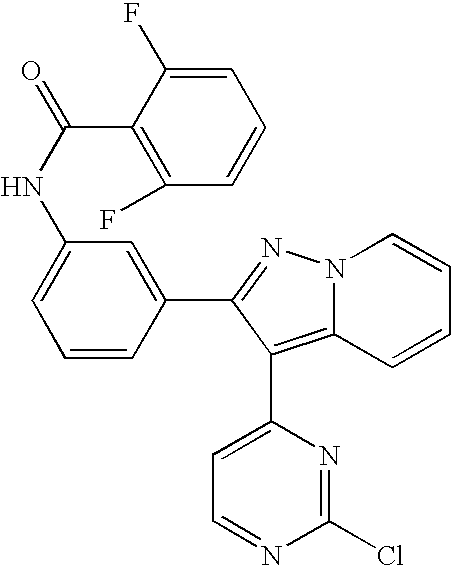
C1=C(F)C(C(NC2=CC=CC(C3=NN4C(=C3C3=CC=NC(Cl)=N3)C=CC=C4)=C2)=O)=C(F)C=C1
